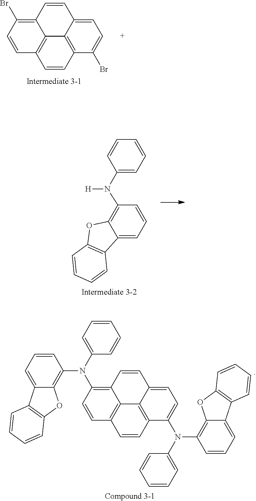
C1=CC(Br)=C2C=CC3=CC=C(Br)C4=C3C2=C1C=C4.N(C1=C2C(=CC=C1)C1=C(O2)C=CC=C1)(C1=CC=CC=C1)C1=CC=C2C=CC3=C(N(C4=CC=CC=C4)C4=C5C(=CC=C4)C4=C(O5)C=CC=C4)C=CC4=C3C2=C1C=C4.[H]N(C1=CC=CC=C1)C1=C2C(=CC=C1)C1=C(C=CC=C1)O2
